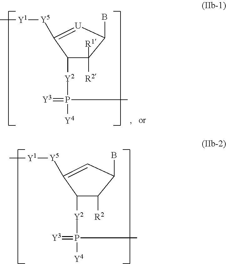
C1([Y2]P(=[Y3])([Y4])C)C([R1])([R2])C(B)[U]=C1[Y5][Y1]C.C1([Y2]P(=[Y3])([Y4])C)C([R2])C(B)C=C1[Y5][Y1]C
